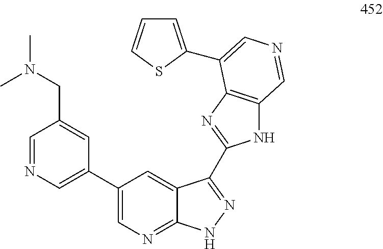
C1=NC=C(C2=CN=C3C(=C2)C(C2=NC4=C(N2)C=NC=C4C2=CC=CS2)=NN3)C=C1CN(C)C
